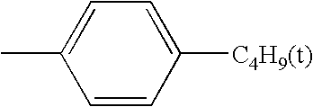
C1=CC([C4H9(t)])=CC=C1C
